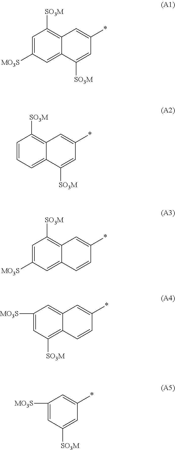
C1=C([MO3S])C=C2C(=C1[SO3M])C=C(*)C=C2[SO3M].C1=CC=C2C(=C1[SO3M])C=C(*)C=C2[SO3M].C1=C([MO3S])C=C2C(=C1[SO3M])C=C(*)C=C2.C1([MO3S])=CC([SO3M])=C2C(=C1)C=C(*)C=C2.C1([MO3S])=CC([SO3M])=CC(*)=C1
